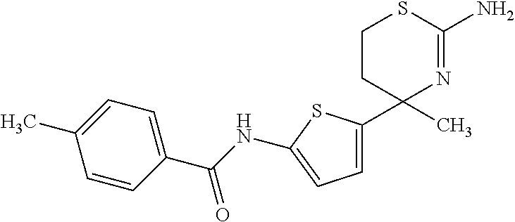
C1CC(C2=CC=C(NC(=O)C3=CC=C(C)C=C3)S2)(C)N=C(N)S1
